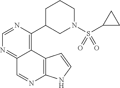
C1=NC(C2CN(S(C3CC3)(=O)=O)CCC2)=C2C(=N1)C=NC1=C2C=CN1
